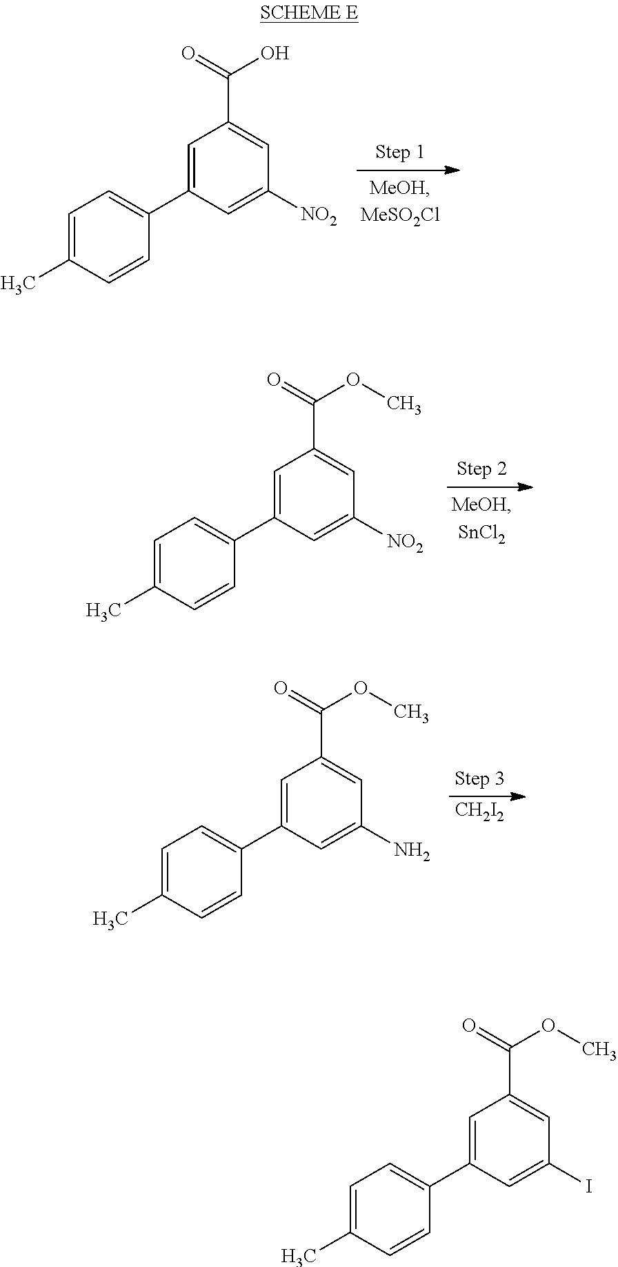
C1=C(C2=CC=C(C)C=C2)C=C([NO2])C=C1C(=O)O.C1=C(C2=CC=C(C)C=C2)C=C([NO2])C=C1C(=O)OC.C1=C(C2=CC=C(C)C=C2)C=C(N)C=C1C(=O)OC.[CH2I2].C1=C(C2=CC=C(C)C=C2)C=C(I)C=C1C(=O)OC
